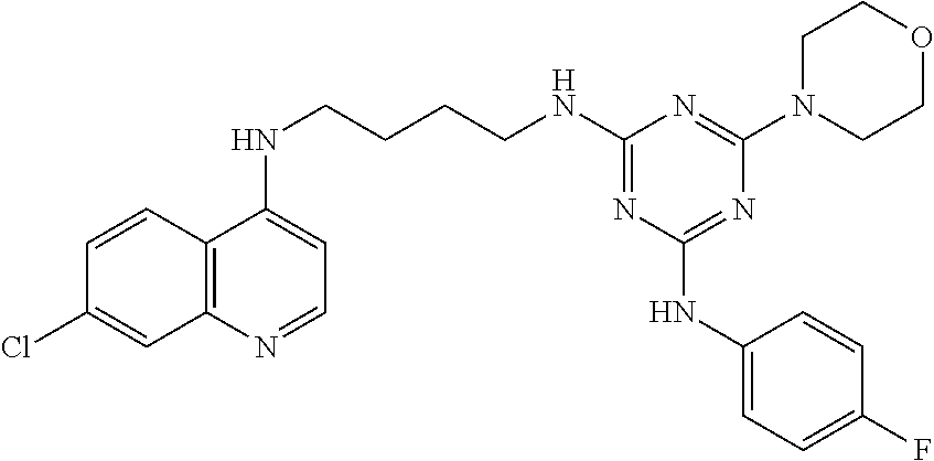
C1=CC2=C(C=C1Cl)N=CC=C2NCCCCNC1=NC(NC2=CC=C(F)C=C2)=NC(N2CCOCC2)=N1
